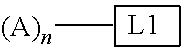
[(A)n]C
